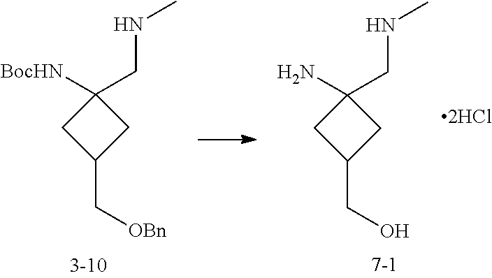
C1([BocHN])(CNC)CC(C[OBn])C1.C1(N)(CNC)CC(CO)C1
